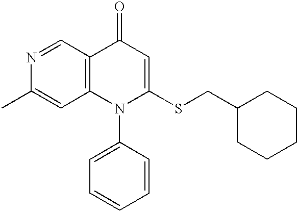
N1=CC2=C(C=C1C)N(C1=CC=CC=C1)C(SCC1CCCCC1)=CC2=O
